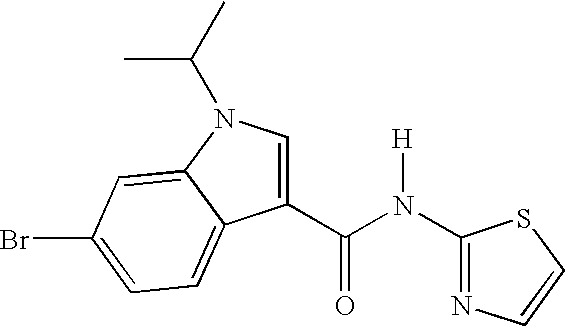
N1=C(N(C(C2=CN(C(C)C)C3=CC(Br)=CC=C23)=O)[H])SC=C1
